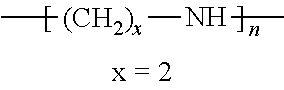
C[(CH2)x]NC
